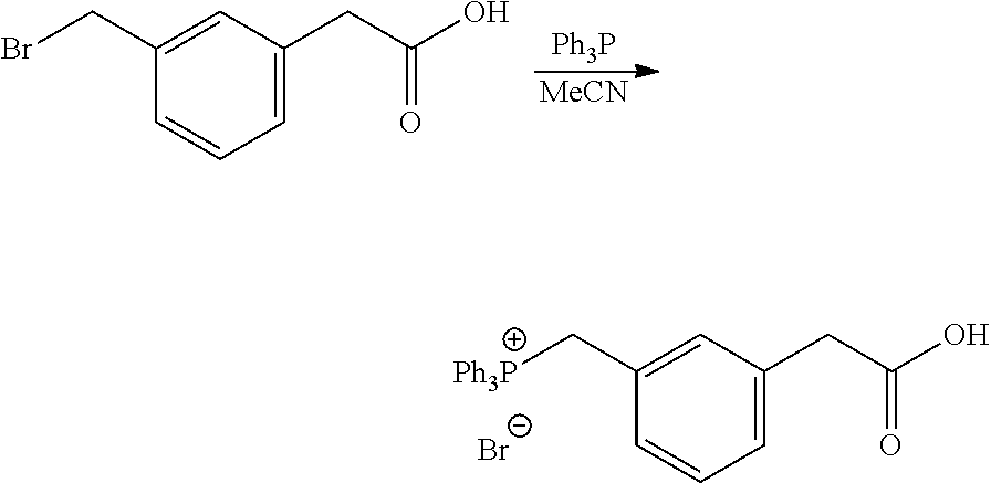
C1(C[Ph3P])=CC(CC(O)=O)=CC=C1.[Br-].C1(CBr)=CC(CC(O)=O)=CC=C1.[Ph3P].[MeCN]
